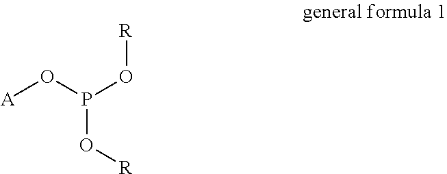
[A]OP(O[R])O[R]
